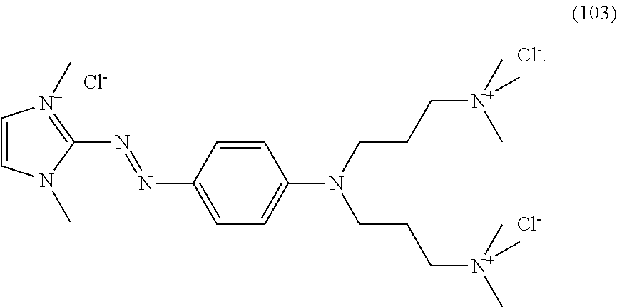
C1=CN(C)C(N=NC2=CC=C(N(CCC[N+](C)(C)C)CCC[N+](C)(C)C)C=C2)=[N+]1C.[Cl-].[Cl-].[Cl-]
